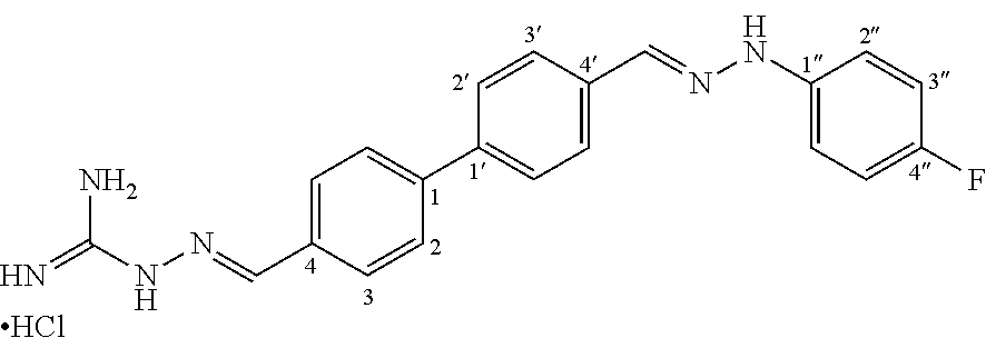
C1=C(C=NNC(=N)N)C=CC(C2=CC=C(C=NNC3=CC=C(F)C=C3)C=C2)=C1.Cl
